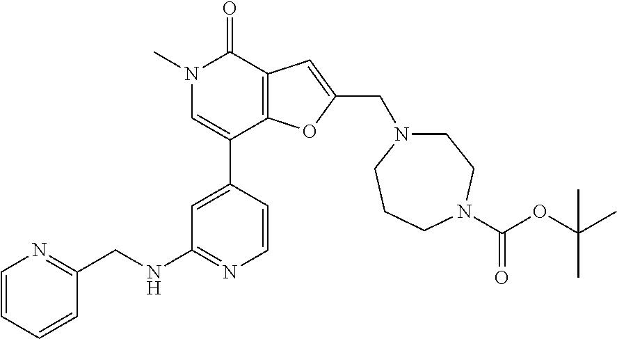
N1(C)C=C(C2=CC(NCC3=NC=CC=C3)=NC=C2)C2=C(C1=O)C=C(CN1CCN(C(OC(C)(C)C)=O)CCC1)O2
